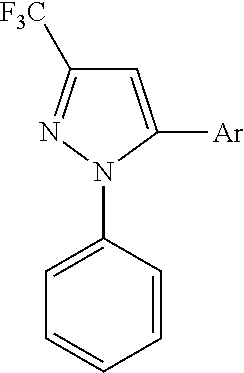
C1=C([Ar])N(C2=CC=CC=C2)N=C1[F3C]
